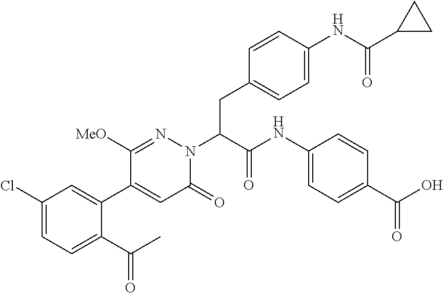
C1(Cl)=CC=C(C(C)=O)C(C2=CC(=O)N(C(C(NC3=CC=C(C(O)=O)C=C3)=O)CC3=CC=C(NC(C4CC4)=O)C=C3)N=C2[MeO])=C1
